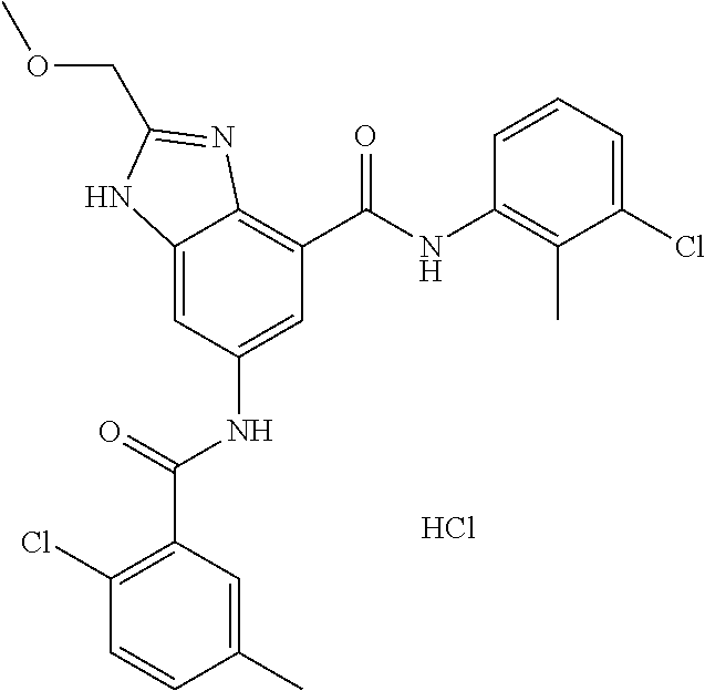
C12=CC(NC(C3=C(Cl)C=CC(C)=C3)=O)=CC(C(NC3=C(C)C(Cl)=CC=C3)=O)=C1N=C(COC)N2.Cl
